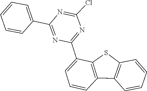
C12=C(C=CC=C1)C1=C(S2)C(C2=NC(Cl)=NC(C3=CC=CC=C3)=N2)=CC=C1
